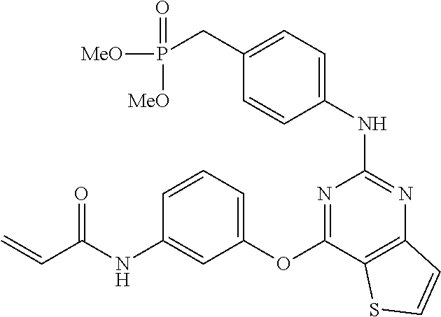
C1=CC(NC2=NC3=C(C(OC4=CC=CC(NC(C=C)=O)=C4)=N2)SC=C3)=CC=C1CP([MeO])([MeO])=O
